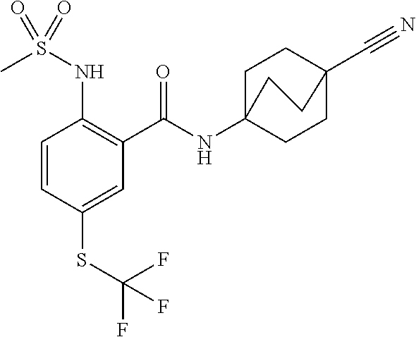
C1=CC(SC(F)(F)F)=CC(C(=O)NC23CCC(C#N)(CC2)CC3)=C1NS(C)(=O)=O
